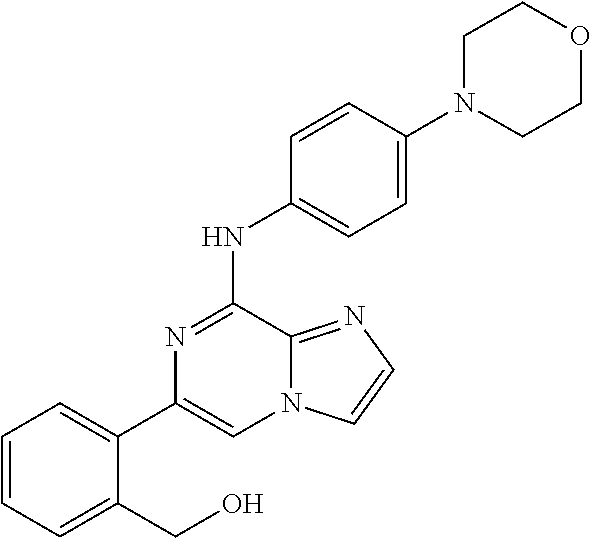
C1(C2=CC=CC=C2CO)=CN2C(=NC=C2)C(NC2=CC=C(N3CCOCC3)C=C2)=N1
